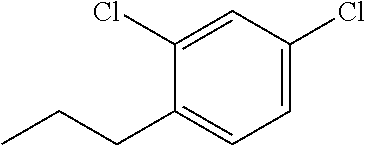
C1=C(Cl)C=C(Cl)C(CCC)=C1
